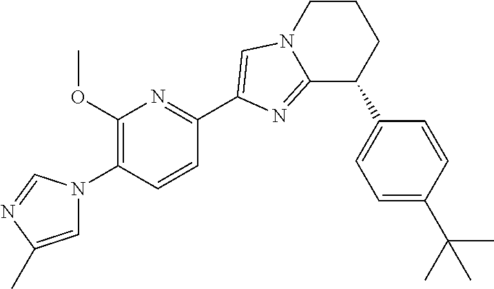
C1(OC)=C(N2C=C(C)N=C2)C=CC(C2=CN3C(=N2)C(C2=CC=C(C(C)(C)C)C=C2)CCC3)=N1
